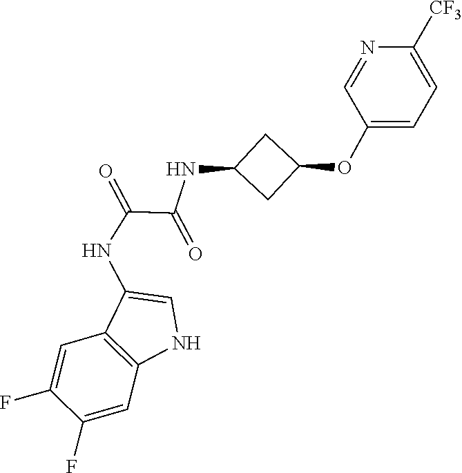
C1=C([CF3])N=CC(OC2CC(NC(C(NC3=CNC4=C3C=C(F)C(F)=C4)=O)=O)C2)=C1
